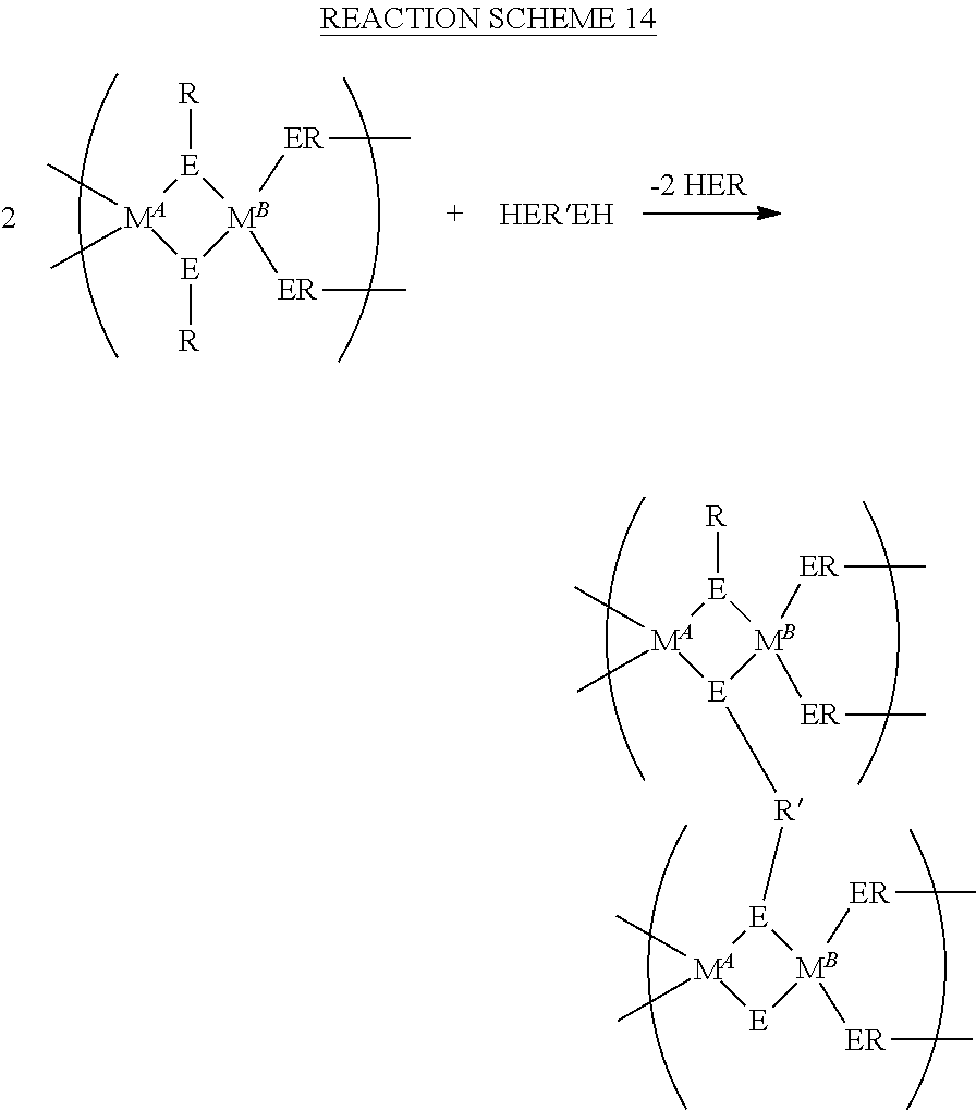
[E]1([R])[MA](C)(C)[E]([R])[MB]1([ER]C)[ER]C.[E]1([R])[MB]([ER]C)([ER]C)[E]([R][E]2[MB]([ER]C)([ER]C)[E][MA]2(C)C)[MA]1(C)C
